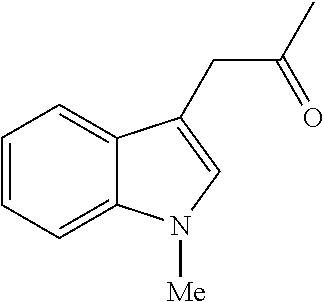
C1=CC=C2C(=C1)C(CC(C)=O)=CN2[Me]
